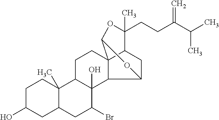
C1C(O)CC2C(C)(C1)C1C(O)(C(Br)C2)C2C3(CC1)C1CC2OC3OC1(CCC(C(C)C)=C)C
